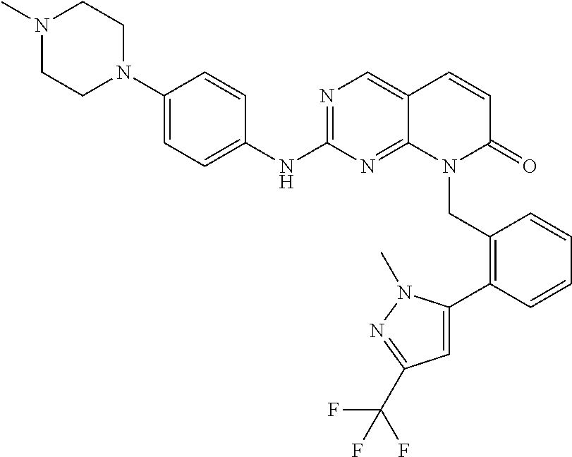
N1(C)CCN(C2=CC=C(NC3=NC=C4C(=N3)N(CC3=C(C5=CC(C(F)(F)F)=NN5C)C=CC=C3)C(=O)C=C4)C=C2)CC1
